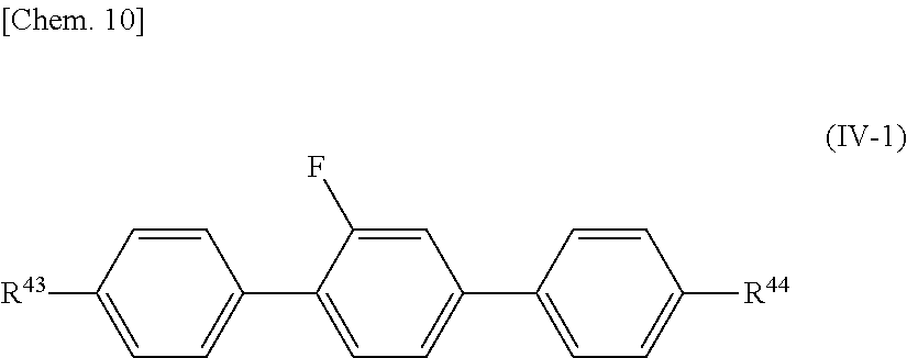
[R43]C1=CC=C(C2=CC=C(C3=CC=C([R44])C=C3)C=C2F)C=C1
